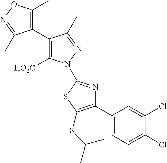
C1(C2=C([HO2C])N(C3=NC(C4=CC=C(Cl)C(Cl)=C4)=C(SC(C)C)S3)N=C2C)=C(C)ON=C1C
